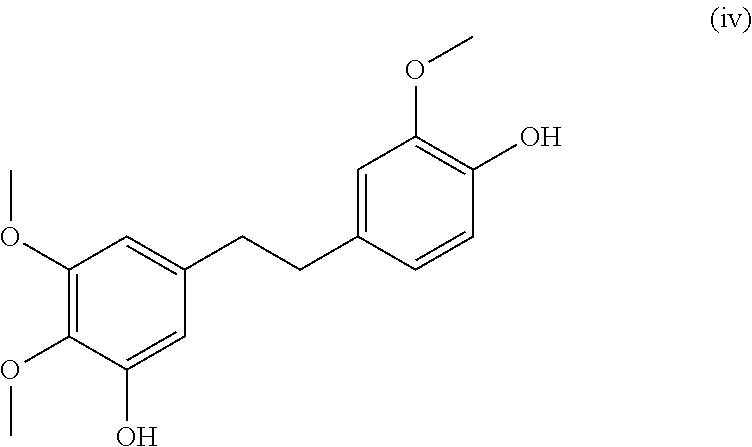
C1=C(O)C(OC)=C(OC)C=C1CCC1=CC(OC)=C(O)C=C1
